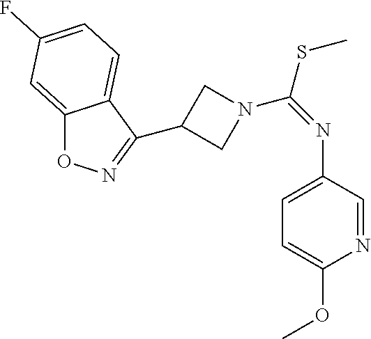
C1(C2=NOC3=CC(F)=CC=C32)CN(C(=NC2=CC=C(OC)N=C2)SC)C1
